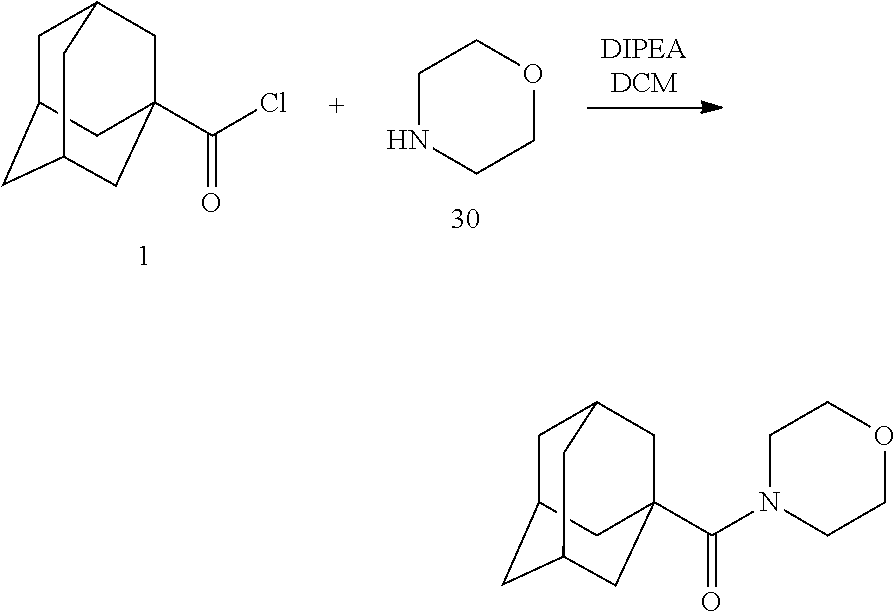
C1C2CC3CC(C(N4CCOCC4)=O)(CC1C3)C2.C1C2CC3CC(C(Cl)=O)(CC1C3)C2.C1NCCOC1
